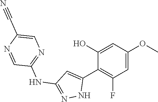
C1(NC2=NNC(C3=C(F)C=C(OC)C=C3O)=C2)=NC=C(C#N)N=C1
